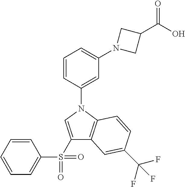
C1=CC(N2C=C(S(C3=CC=CC=C3)(=O)=O)C3=C2C=CC(C(F)(F)F)=C3)=CC(N2CC(C(O)=O)C2)=C1
